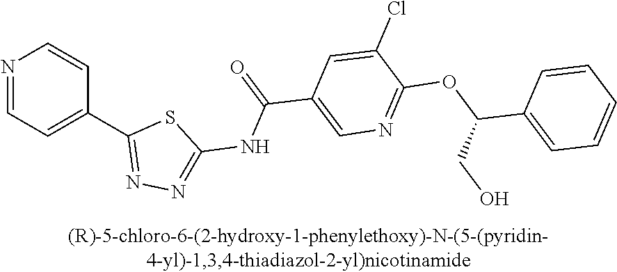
N1=CC=C(C2=NN=C(NC(C3=CN=C(OC(C4=CC=CC=C4)CO)C(Cl)=C3)=O)S2)C=C1
